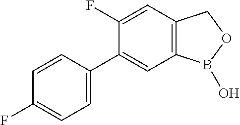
C1=CC(C2=CC3=C(C=C2F)COB3O)=CC=C1F
